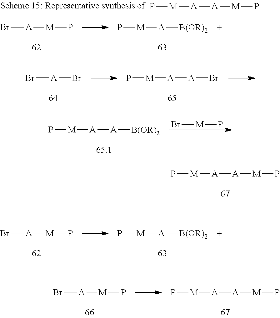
[A]([A][M]P)[M]P.[A]([A]Br)[M]P.Br[A]Br.[A]([A][B(OR)2])[M]P.Br[M]P.Br[A][M]P.P[M][A][B(OR)2].[A]([A][M]P)[M]P.Br[A][M]P.P[M][A][A][M]P.Br[A][M]P.P[M][A][B(OR)2]
